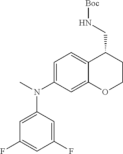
C1(F)=CC(F)=CC(N(C)C2=CC=C3C(=C2)OCCC3CN[Boc])=C1
